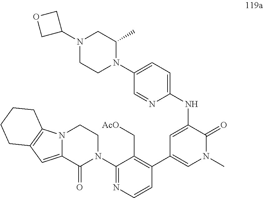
N12C(=CC3=C1CCCC3)C(=O)N(C1=NC=CC(C3=CN(C)C(=O)C(NC4=CC=C(N5C(C)CN(C6COC6)CC5)C=N4)=C3)=C1C[AcO])CC2
